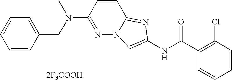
[2F3COOH].C1=CC=CC(Cl)=C1C(NC1=CN2N=C(N(C)CC3=CC=CC=C3)C=CC2=N1)=O
